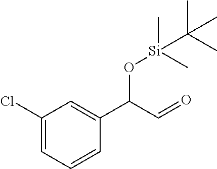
C1(Cl)=CC=CC(C(C=O)O[Si](C)(C)C(C)(C)C)=C1
